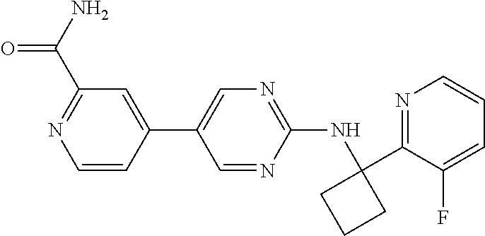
N(C1=NC=C(C2=CC(C(=O)N)=NC=C2)C=N1)C1(C2=NC=CC=C2F)CCC1
